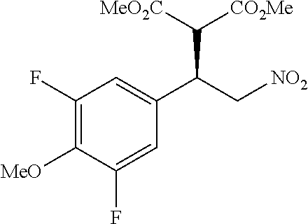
C1(F)=C([MeO])C(F)=CC(C(C[NO2])C([CO2Me])[MeO2C])=C1
